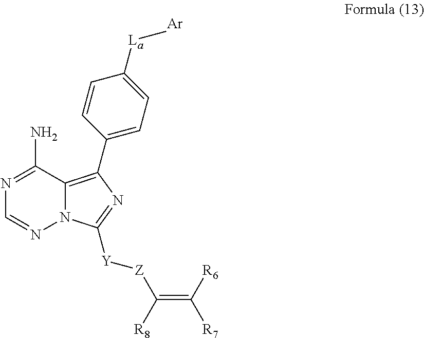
N12C(=C(C3=CC=C([La]C)C=C3)N=C1[Y][Z]C([R8])=C([R7])[R6])C(N)=NC=N2.[Ar]
